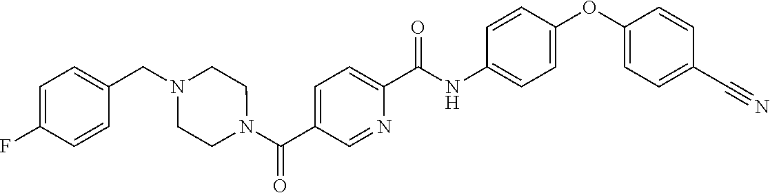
C1(OC2=CC=C(NC(C3=CC=C(C(N4CCN(CC5=CC=C(F)C=C5)CC4)=O)C=N3)=O)C=C2)=CC=C(C#N)C=C1
